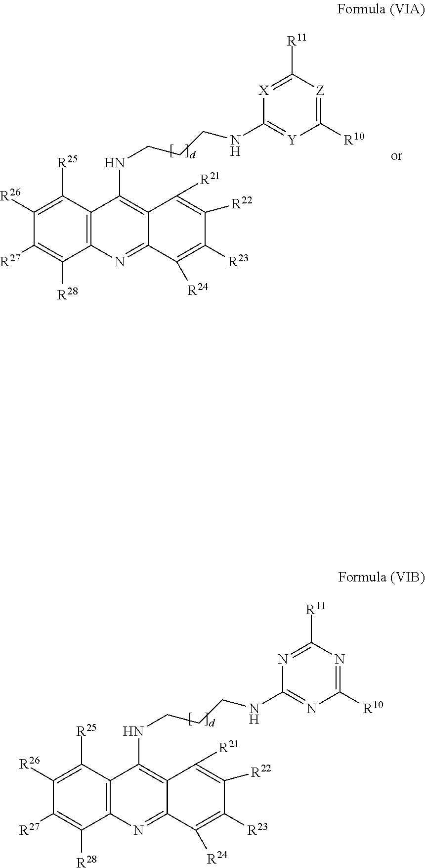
C12=C(C([R25])=C([R26])C([R27])=C1[R28])C(NCCCNC1=NC([R10])=NC([R11])=N1)=C1C(=N2)C([R24])=C([R23])C([R22])=C1[R21].C12=C(C([R25])=C([R26])C([R27])=C1[R28])C(NCCCNC1=[Y]C([R10])=[Z]C([R11])=[X]1)=C1C(=N2)C([R24])=C([R23])C([R22])=C1[R21]
